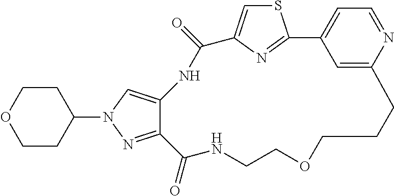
C1(N2C=C3C(=N2)C(=O)NCCOCCCC2=CC(=CC=N2)C2=NC(=CS2)C(=O)N3)CCOCC1
